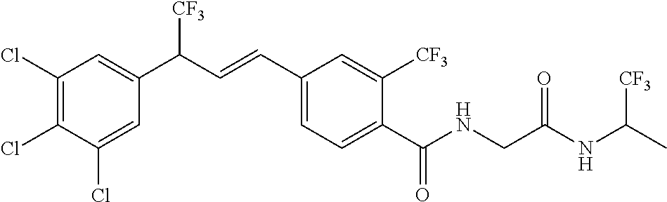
C1(Cl)=C(Cl)C(Cl)=CC(C(C=CC2=CC=C(C(NCC(NC([CF3])C)=O)=O)C([CF3])=C2)[CF3])=C1
